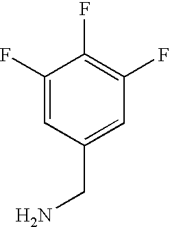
NCC1=CC(F)=C(F)C(F)=C1
